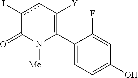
C1(C2=C([Y])cc(I)C(=O)N2[Me])=CC=C(O)C=C1F
